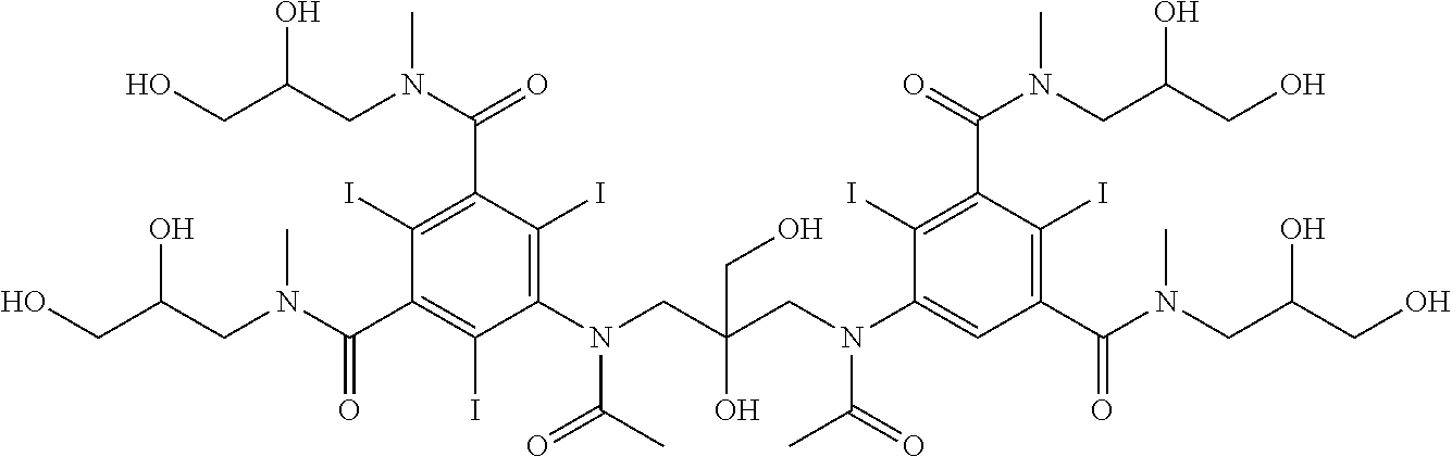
C1(I)=C(C(N(CC(CO)O)C)=O)C(I)=C(N(CC(CN(C2=CC(C(=O)N(CC(CO)O)C)=C(I)C(C(N(CC(CO)O)C)=O)=C2I)C(=O)C)(O)CO)C(C)=O)C(I)=C1C(N(CC(CO)O)C)=O
